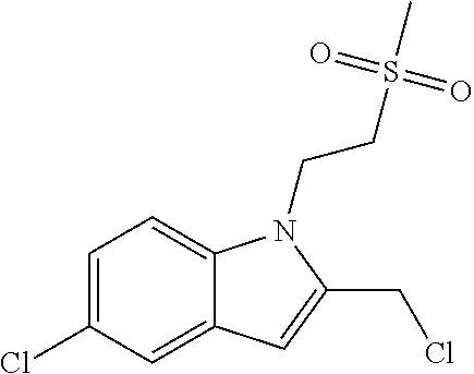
C1=C(Cl)C=C2C(=C1)N(CCS(C)(=O)=O)C(CCl)=C2
